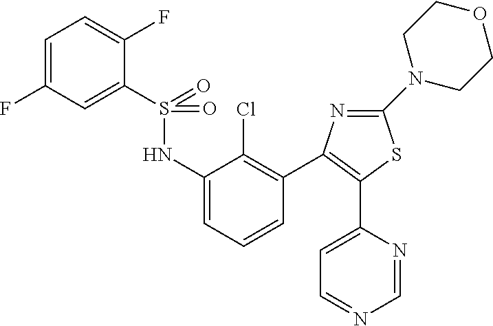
S(=O)(NC1=CC=CC(C2=C(C3=CC=NC=N3)SC(N3CCOCC3)=N2)=C1Cl)(=O)C1=CC(F)=CC=C1F
